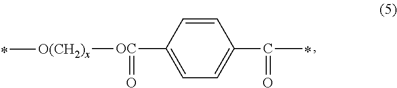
[OC](C1=CC=C(C(C)=O)C=C1)(=O)[O(CH2)x]C
